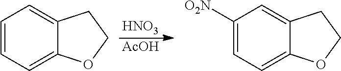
[HNO3].[AcOH].C1=CC=C2C(=C1)CCO2.C1([O2N])=CC=C2C(=C1)CCO2
